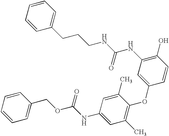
C1(O)=C(NC(=O)NCCCC2=CC=CC=C2)C=C(OC2=C(C)C=C(NC(OCC3=CC=CC=C3)=O)C=C2C)C=C1
